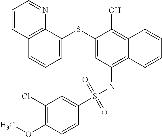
C1=C(SC2=CC=CC3=C2N=CC=C3)C(O)=C2C(=C1NS(C1=CC(Cl)=C(OC)C=C1)(=O)=O)C=CC=C2
